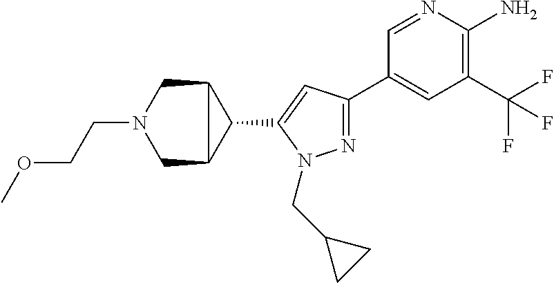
N1=C(C2=CC(C(F)(F)F)=C(N)N=C2)C=C(C2C3CN(CCOC)CC32)N1CC1CC1
